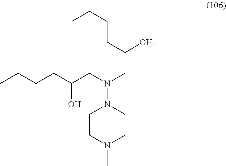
CCCCC(CN(N1CCN(C)CC1)CC([OH])CCCC)O
